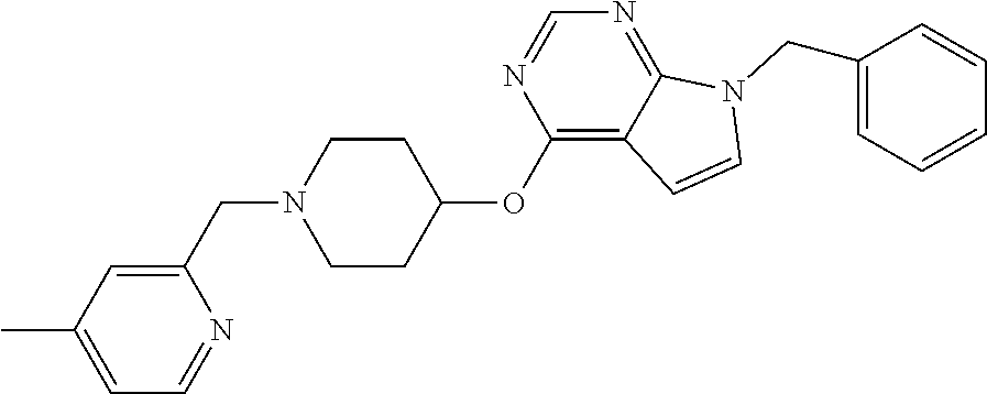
C1CC(OC2=C3C(=NC=N2)N(CC2=CC=CC=C2)C=C3)CCN1CC1=CC(C)=CC=N1
